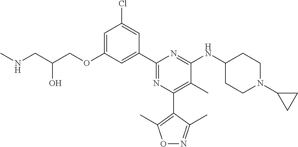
C1=C(OCC(CNC)O)C=C(C2=NC(C3=C(C)ON=C3C)=C(C)C(NC3CCN(C4CC4)CC3)=N2)C=C1Cl
